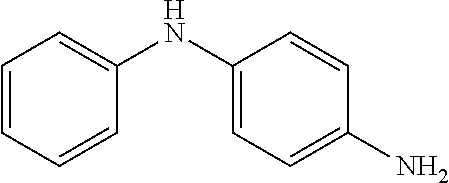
C1=CC=CC(NC2=CC=C(N)C=C2)=C1
